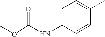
C1=C(NC(=O)OC)C=CC(C)=C1
